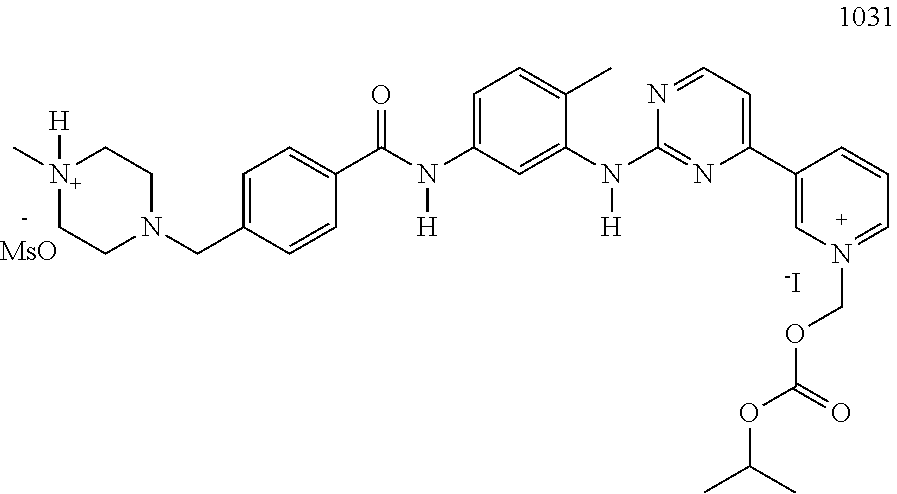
[MsO].C1CN(CC2=CC=C(C(=O)N(C3=CC=C(C)C(N(C4=NC(C5=CN(COC(OC(C)C)=O)=CC=C5)=CC=N4)[H])=C3)[H])C=C2)CC[N+]1(C)[H].[-I]
